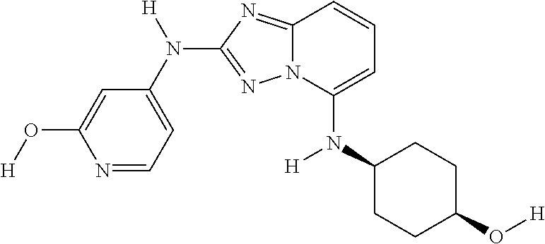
C1=C(O[H])N=CC=C1N([H])C1=NN2C(=N1)C=CC=C2N(C1CCC(O[H])CC1)[H]
